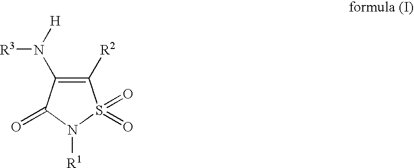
C1([R2])=C(N([H])[R3])C(=O)N([R1])S1(=O)=O
